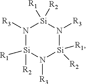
N1([R3])[Si]([R1])([R2])N([R3])[Si]([R1])([R2])N([R3])[Si]1([R1])[R2]
